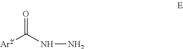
[Ar2]C(NN)=O
